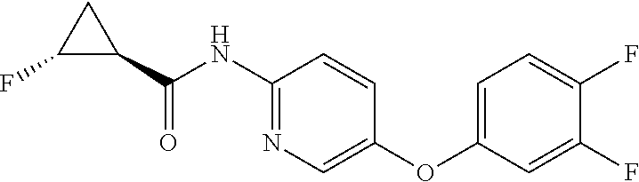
C1(NC(C2CC2F)=O)=NC=C(OC2=CC=C(F)C(F)=C2)C=C1
